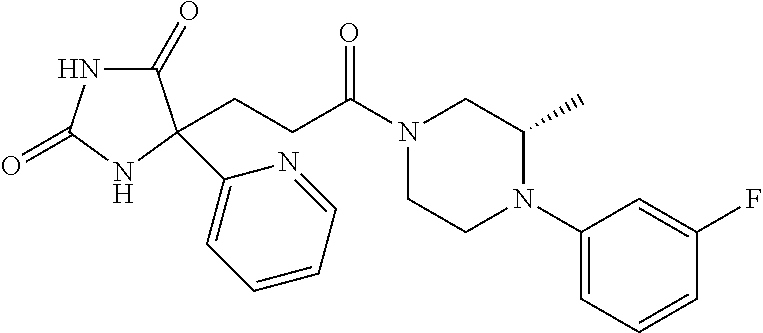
C1(=O)NC(=O)NC1(C1=CC=CC=N1)CCC(N1CCN(C2=CC=CC(F)=C2)C(C)C1)=O
